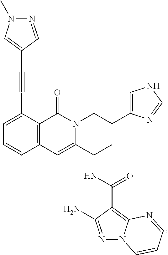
C12=C(C(C#CC3=CN(C)N=C3)=CC=C1)C(=O)N(CCC1=CNC=N1)C(C(C)NC(C1=C3N(N=C1N)C=CC=N3)=O)=C2
